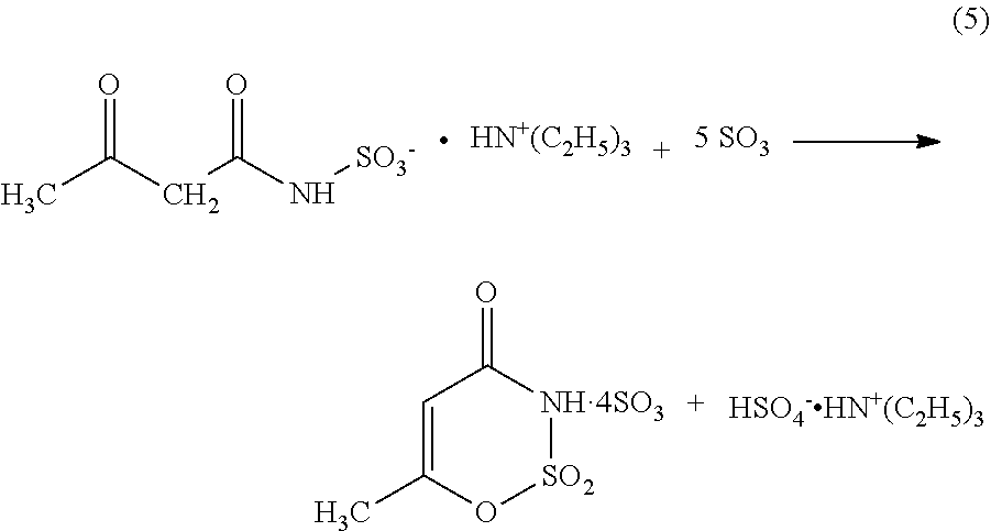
CC(CC(N[SO3-])=O)=O.[HN+(C2H5)3].C1=C(C)O[SO2][NH4SO3]C1=O.[HSO4-HN+(C2H5)3]
